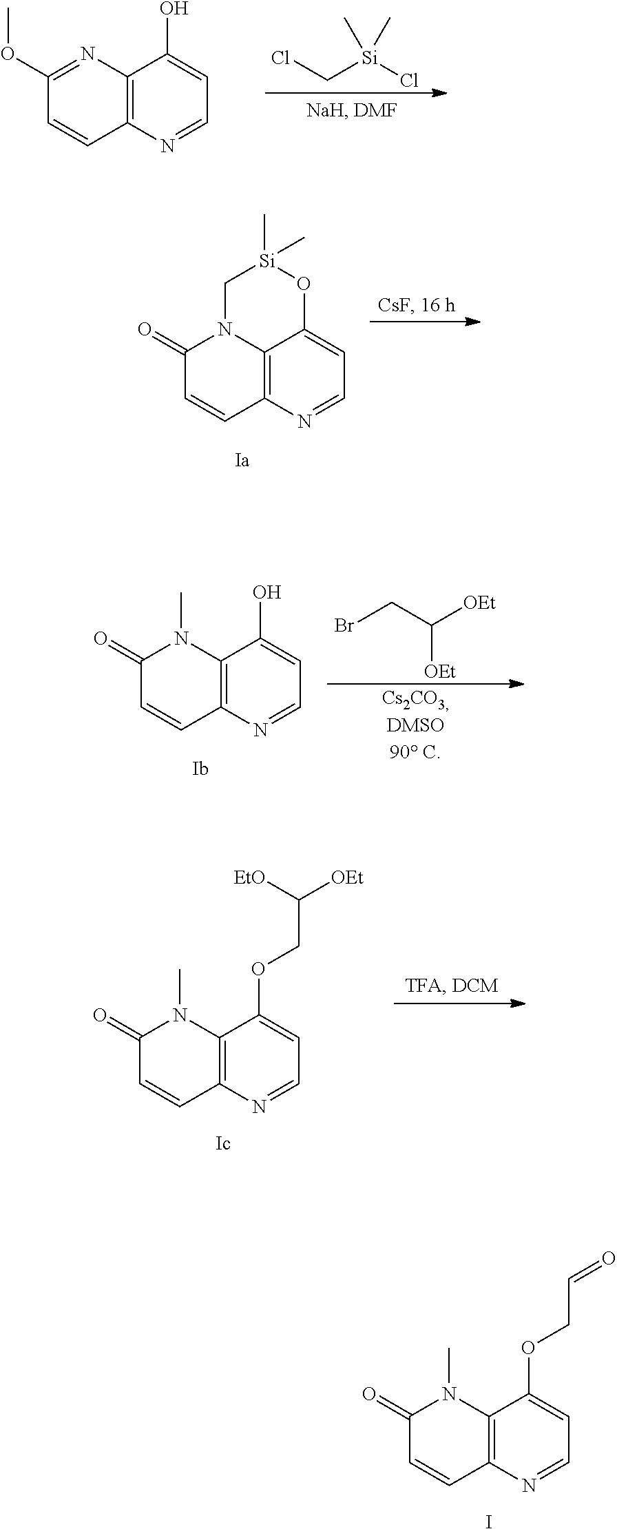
ClC[Si](Cl)(C)C.C12=C(N=CC=C1O)C=CC(OC)=N2.C12=C3N=CC=C1O[Si](C)(C)CN2C(=O)C=C3.C12=C(N=CC=C1O)C=CC(=O)N2C.BrCC([OEt])[OEt].C12=C(N=CC=C1OCC([OEt])[EtO])C=CC(=O)N2C.C12=C(N=CC=C1OCC=O)C=CC(=O)N2C.I
